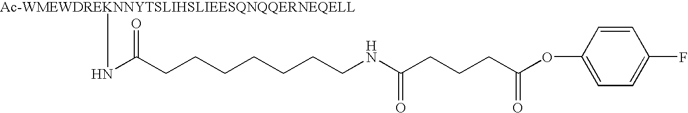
N(C(CCCCCCCNC(CCCC(OC1=CC=C(F)C=C1)=O)=O)=O)[Ac-WMEWDREKNNYTSLIHSLIEESQNQQERNEQELL]
